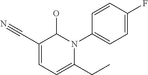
C1=CC(N2C(O)C(C#N)=CC=C2CC)=CC=C1F
